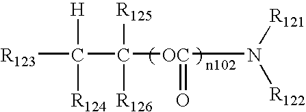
[R123]C(C([OC](N([R121])[R122])=O)([R125])[R126])([H])[R124]
